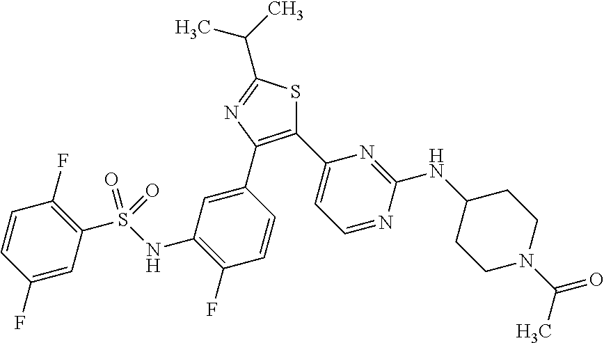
S1C(C(C)C)=NC(C2=CC(NS(C3=C(F)C=CC(F)=C3)(=O)=O)=C(F)C=C2)=C1C1=CC=NC(NC2CCN(C(=O)C)CC2)=N1
